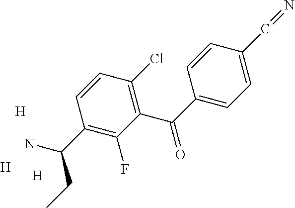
C1(C(C2=CC=C(C=N)C=C2)=O)=C(Cl)C=CC(C(N)CC)=C1F.[H].[H].[H]
